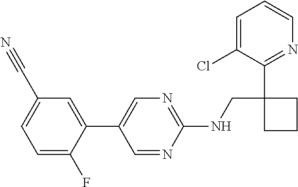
C1(C2=CC(C#N)=CC=C2F)=CN=C(NCC2(C3=NC=CC=C3Cl)CCC2)N=C1
